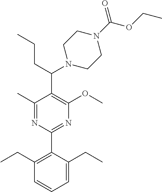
C1(C)=NC(C2=C(CC)C=CC=C2CC)=NC(OC)=C1C(N1CCN(C(OCC)=O)CC1)CCC
